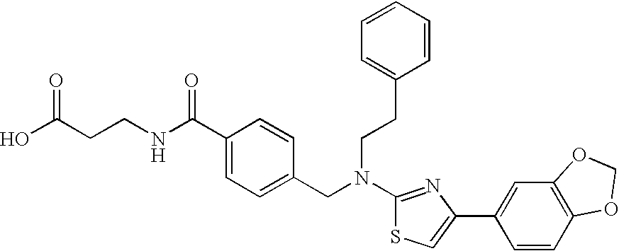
N(C1=NC(C2=CC3=C(C=C2)OCO3)=CS1)(CC1=CC=C(C(NCCC(O)=O)=O)C=C1)CCC1=CC=CC=C1
